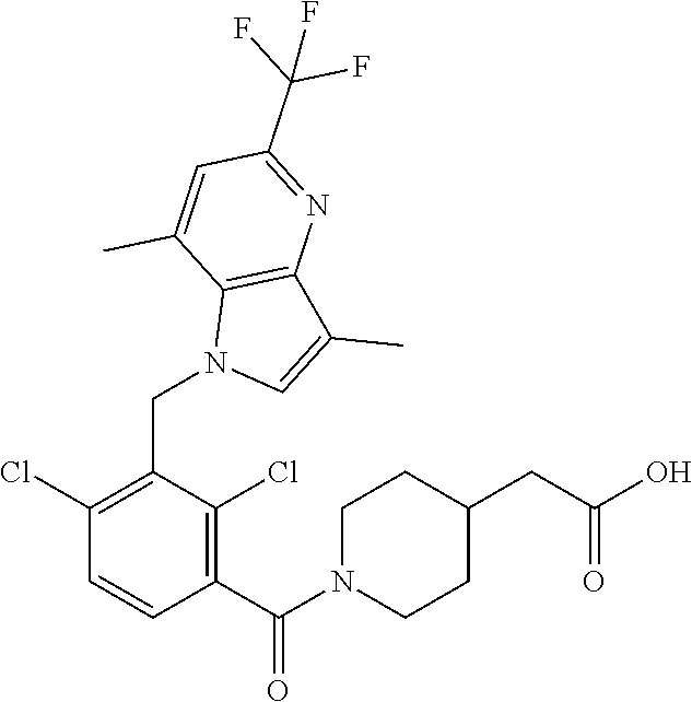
C1(Cl)=C(CN2C=C(C)C3=C2C(C)=CC(C(F)(F)F)=N3)C(Cl)=C(C(=O)N2CCC(CC(O)=O)CC2)C=C1
